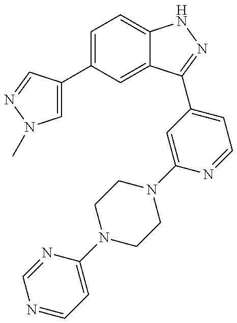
C1(C2=CN(C)N=C2)=CC=C2C(=C1)C(C1=CC=NC(N3CCN(C4=CC=NC=N4)CC3)=C1)=NN2
